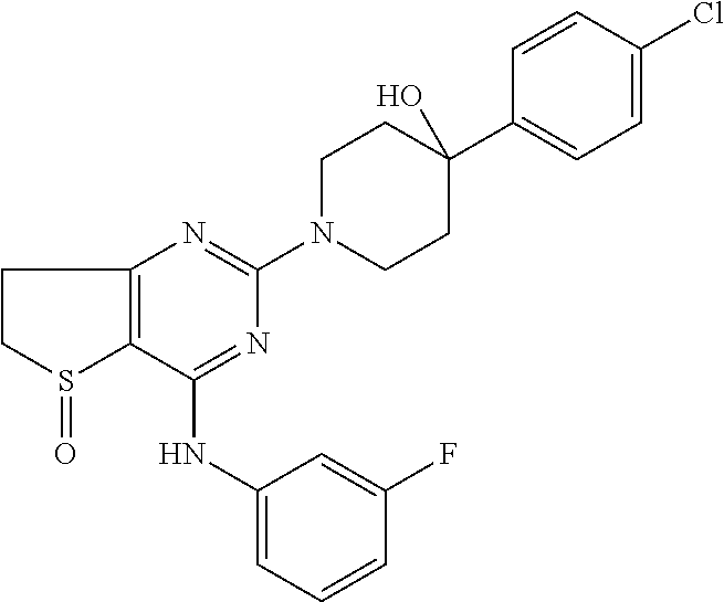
C1(NC2=CC=CC(F)=C2)=NC(N2CCC(C3=CC=C(Cl)C=C3)(O)CC2)=NC2=C1S(=O)CC2
